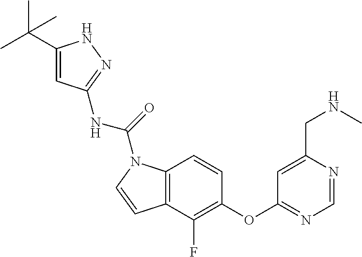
C1(F)=C(OC2=NC=NC(CNC)=C2)C=CC2=C1C=CN2C(NC1=NNC(C(C)(C)C)=C1)=O
